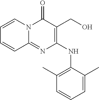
C1=CN2C(=NC(NC3=C(C)C=CC=C3C)=C(CO)C2=O)C=C1
